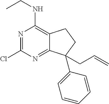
C12=C(NCC)N=C(Cl)N=C1C(C1=CC=CC=C1)(CC=C)CC2
